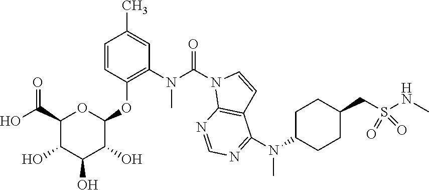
C1=CC(OC2OC(C(O)=O)C(O)C(O)C2O)=C(N(C(N2C3=C(C=C2)C(N(C2CCC(CS(NC)(=O)=O)CC2)C)=NC=N3)=O)C)C=C1C
